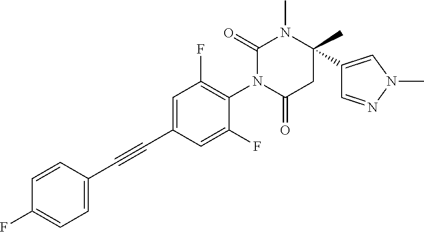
C1=C(C#CC2=CC=C(F)C=C2)C=C(F)C(N2C(=O)CC(C3=CN(C)N=C3)(C)N(C)C2=O)=C1F
